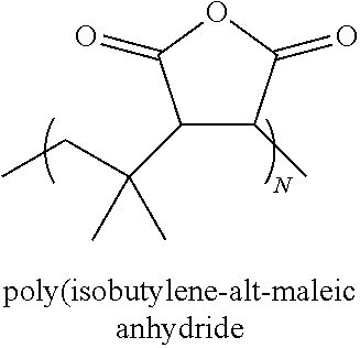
C1(C(CC)(C)C)C(C)C(=O)OC1=O
